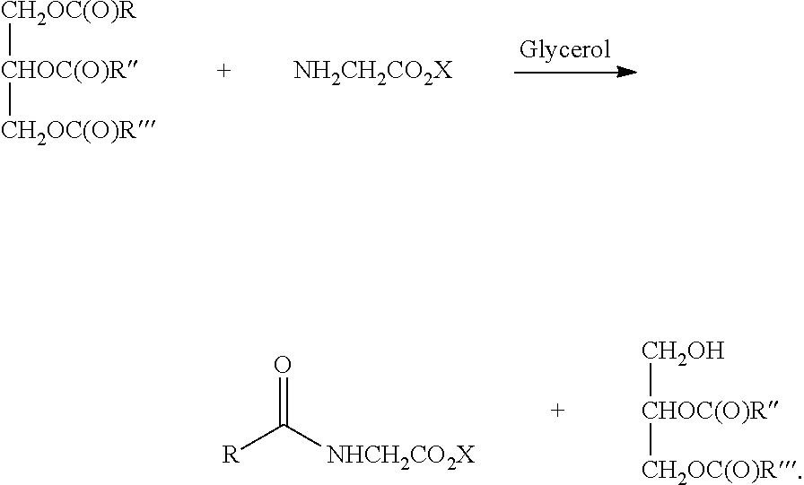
[NH2CH2CO2X].[CH2OC(O)R][CHOC(O)R][CH2OC(O)R].O=C([NHCH2CO2X])[R].[CH2OH][CHOC(O)R][CH2OC(O)R]
